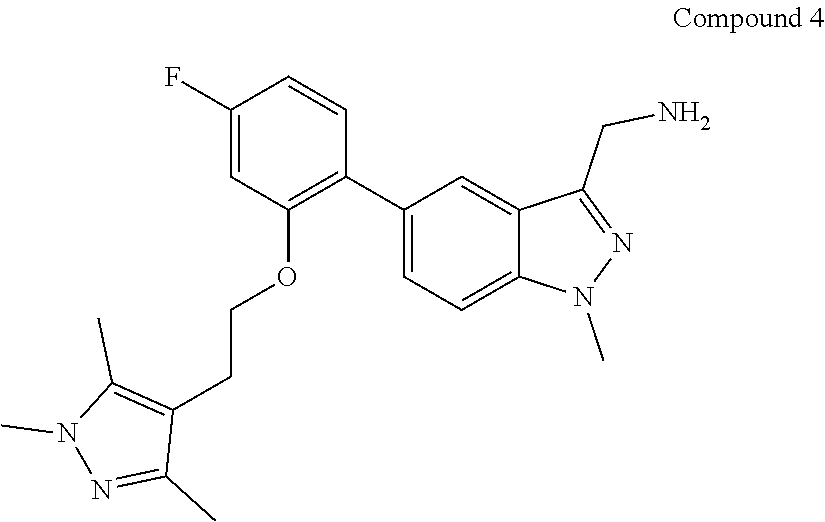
C1(C2=C(OCCC3=C(C)N(C)N=C3C)C=C(F)C=C2)=CC=C2C(=C1)C(CN)=NN2C
